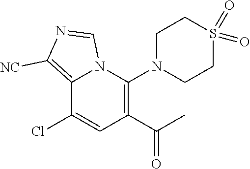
C1(C(C)=O)=C(N2CCS(=O)(=O)CC2)N2C(=C([NC])N=C2)C(Cl)=C1
